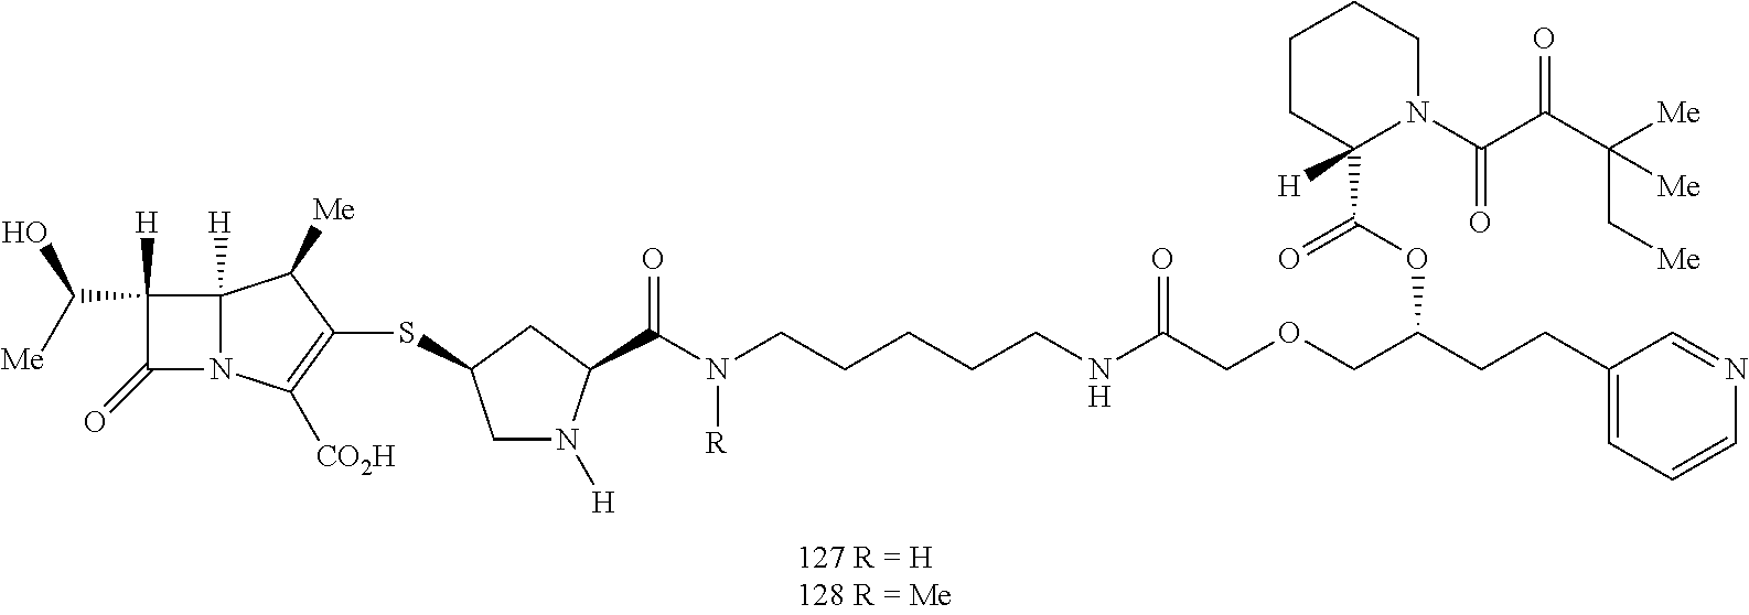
C1([H])(C([Me])O)C(=O)N2C1([H])C([Me])C(SC1CN([H])C(C(N(CCCCCNC(=O)COCC(CCC3=CC=CN=C3)OC(C3([H])N(C(C(C([Me])(C[Me])[Me])=O)=O)CCCC3)=O)[R])=O)C1)=C2[CO2H]
